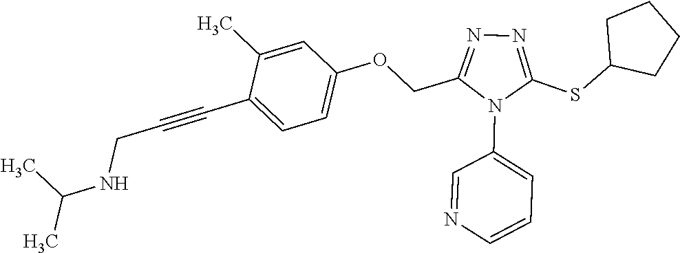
C1=C(C)C(C#CCNC(C)C)=CC=C1OCC1=NN=C(SC2CCCC2)N1C1=CC=CN=C1
